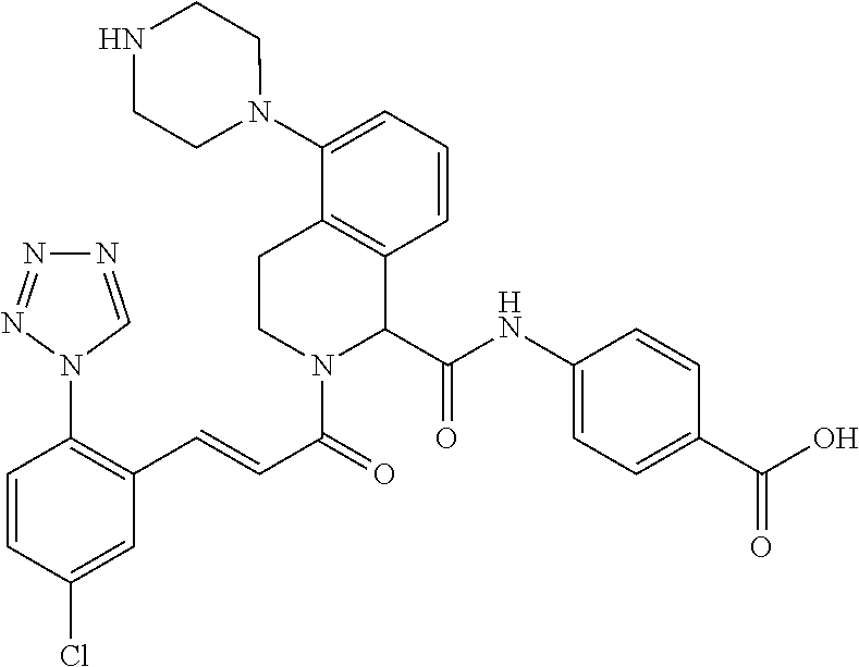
C1=CC=C(N2CCNCC2)C2=C1C(C(NC1=CC=C(C(O)=O)C=C1)=O)N(C(C=CC1=C(N3C=NN=N3)C=CC(Cl)=C1)=O)CC2
